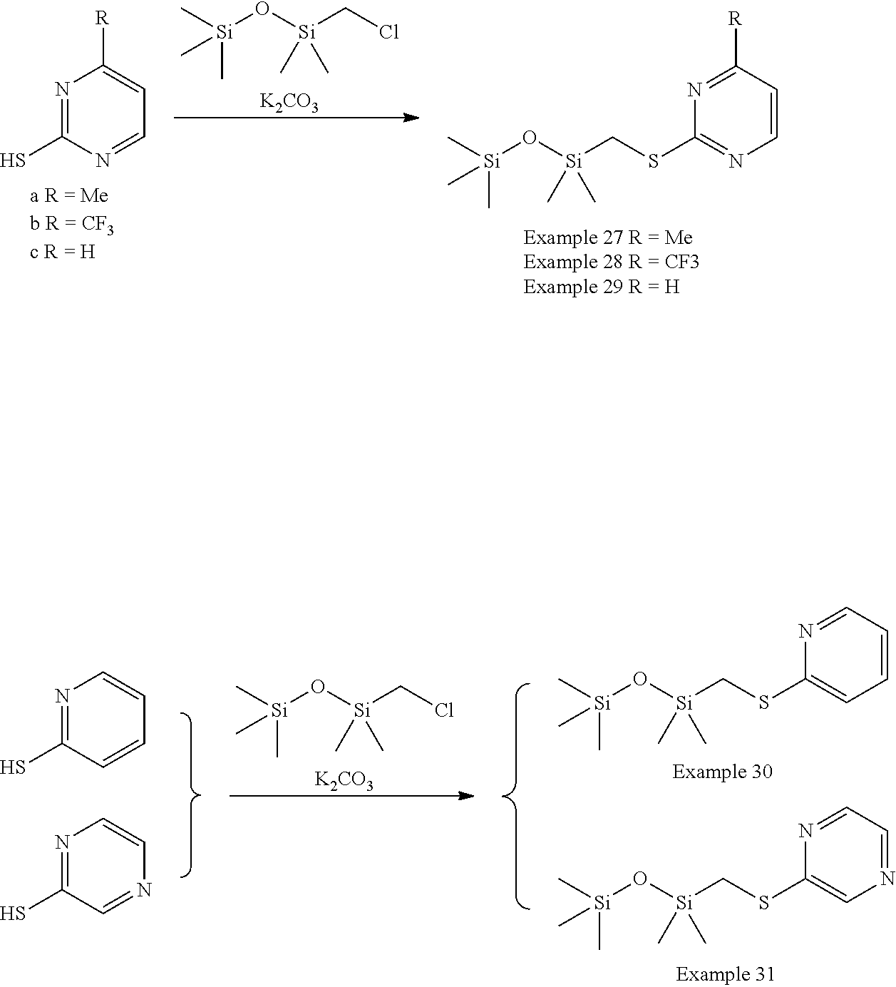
N1=C(S)N=CC=C1[R].C[Si](O[Si](CCl)(C)C)(C)C.[K2CO3].C1=CC([R])=NC(SC[Si](O[Si](C)(C)C)(C)C)=N1.C[Si](O[Si](CCl)(C)C)(C)C.[K2CO3].N1=CC=NC=C1SC[Si](O[Si](C)(C)C)(C)C.N1=CC=CC=C1SC[Si](O[Si](C)(C)C)(C)C.N1=C(S)C=CC=C1.N1=C(S)C=NC=C1
